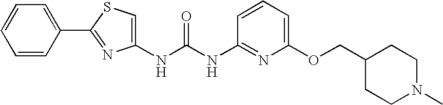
N(C(NC1=NC(OCC2CCN(C)CC2)=CC=C1)=O)C1=CSC(C2=CC=CC=C2)=N1
